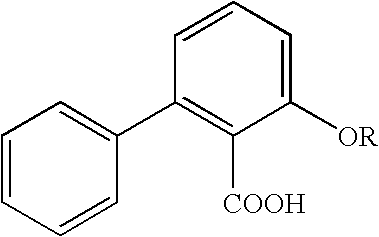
C1=CC=CC(C2=C([COOH])C([OR])=CC=C2)=C1
